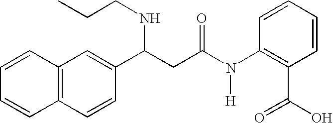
C(CC(N(C1=C(C(=O)O)C=CC=C1)[H])=O)(C1=CC2=C(C=C1)C=CC=C2)NCCC
